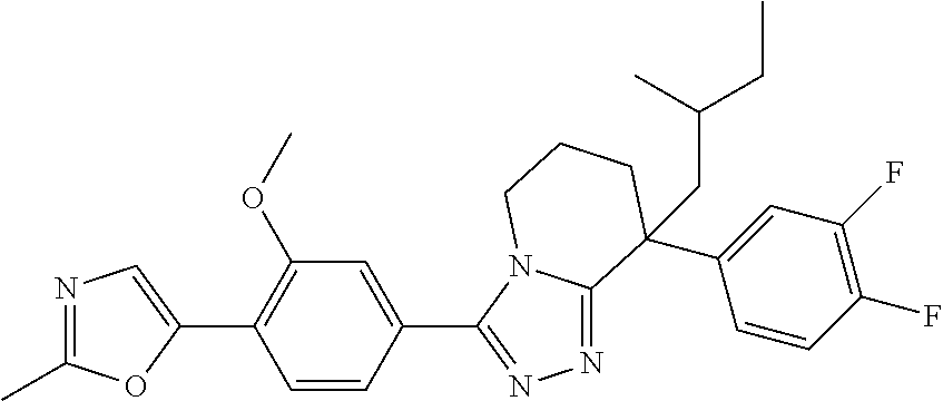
N1=C(C)OC(C2=C(OC)C=C(C3=NN=C4N3CCCC4(C3=CC(F)=C(F)C=C3)CC(C)CC)C=C2)=C1
